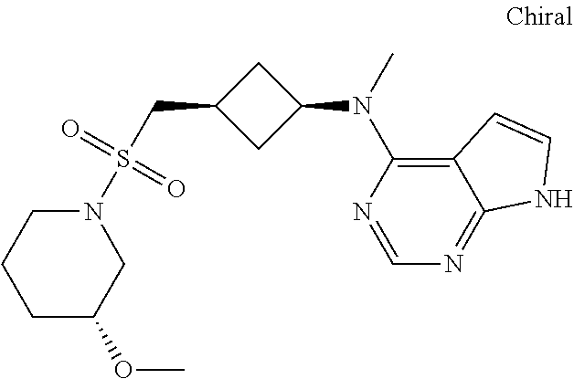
N1(S(CC2CC(N(C)C3=C4C(=NC=N3)NC=C4)C2)(=O)=O)CCCC(OC)C1
